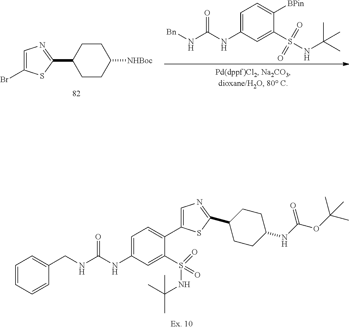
[Bn]NC(=O)NC1=CC=C([BPin])C(S(=O)(=O)NC(C)(C)C)=C1.BrC1=CN=C(C2CCC([NHBoc])CC2)S1.C(C1=CC=CC=C1)NC(=O)NC1=CC=C(C2=CN=C(C3CCC(NC(OC(C)(C)C)=O)CC3)S2)C(S(=O)(=O)NC(C)(C)C)=C1
